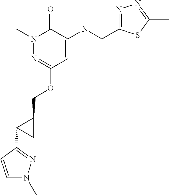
N1(C)N=C(OCC2CC2C2=NN(C)C=C2)C=C(NCC2=NN=C(C)S2)C1=O
